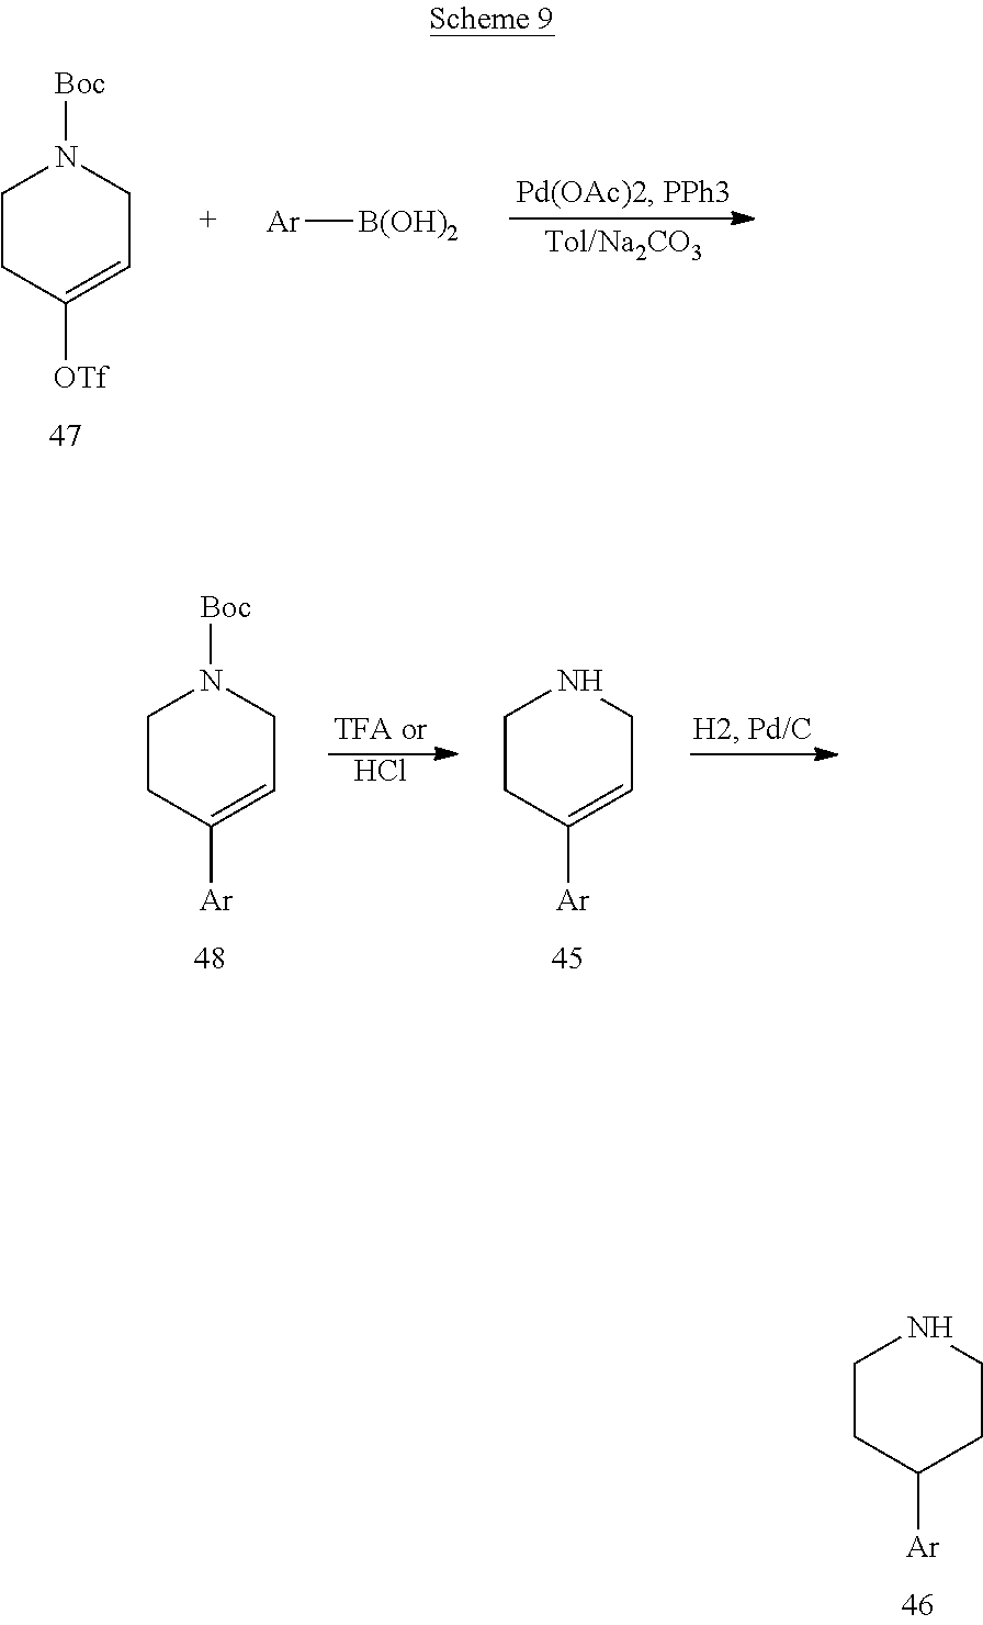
C1CC([Ar])CCN1.C1CC([OTf])=CCN1[Boc].[Ar][B(OH)2].C1CC([Ar])=CCN1[Boc].C1CC([Ar])=CCN1.Cl
